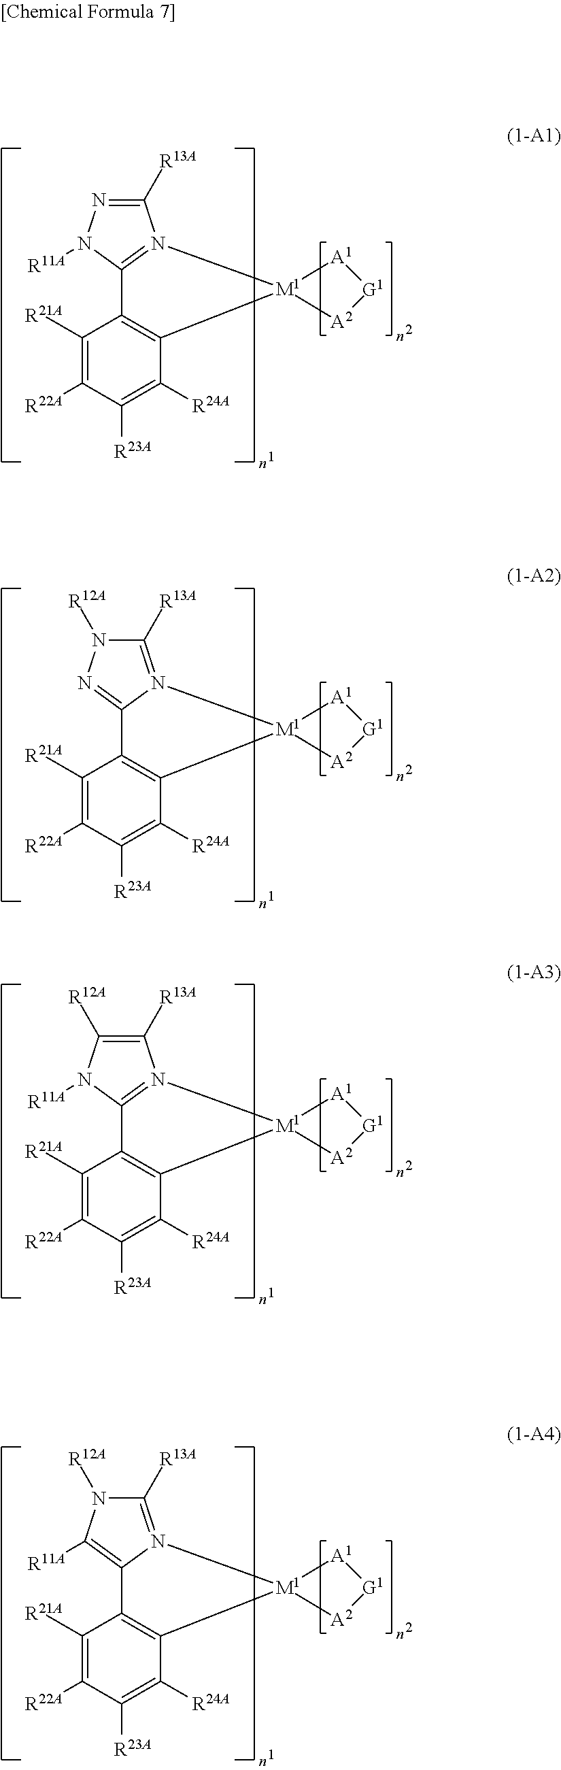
C1([R21A])=C([R22A])C([R23A])=C([R24A])C2=C1C1=N(C([R13A])=NN1[R11A])[M1]21[A2][G1][A1]1.C1([R21A])=C([R22A])C([R23A])=C([R24A])C2=C1C1=NN([R12A])C([R13A])=N1[M1]21[A2][G1][A1]1.C1([R21A])=C([R22A])C([R23A])=C([R24A])C2=C1C1=N(C([R13A])=C([R12A])N1[R11A])[M1]21[A2][G1][A1]1.C1([R21A])=C([R22A])C([R23A])=C([R24A])C2=C1C1=C([R11A])N([R12A])C([R13A])=N1[M1]21[A2][G1][A1]1
